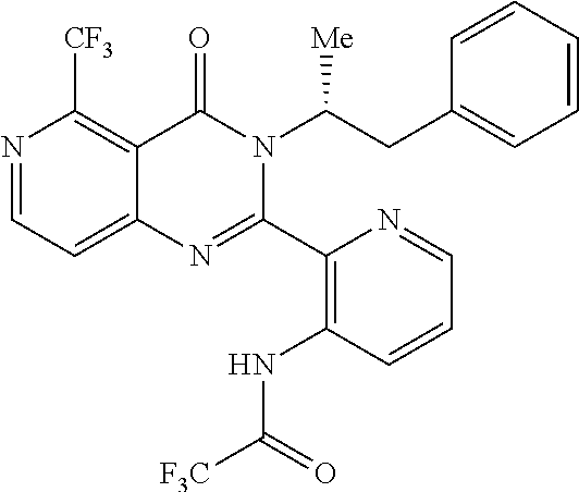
N1=CC=C2C(=C1[CF3])C(=O)N(C(CC1=CC=CC=C1)[Me])C(C1=C(NC([F3C])=O)C=CC=N1)=N2
